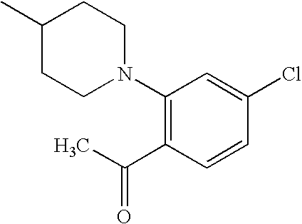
C1(C)CCN(C2=C(C(C)=O)C=CC(Cl)=C2)CC1
